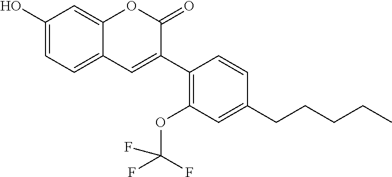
C1(O)=CC=C2C(=C1)OC(=O)C(C1=C(OC(F)(F)F)C=C(CCCCC)C=C1)=C2
